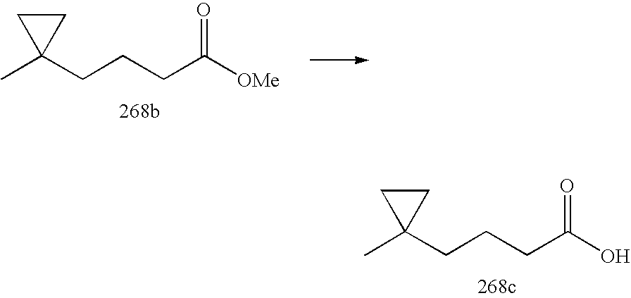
CC1(CCCC([OMe])=O)CC1.CC1(CCCC(O)=O)CC1
